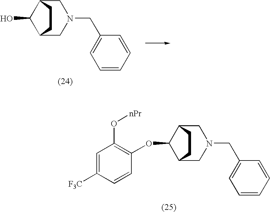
C1N(CC2=CC=CC=C2)CC2C(OC3=C(O[nPr])C=C([F3C])C=C3)C1CC2.C1N(CC2=CC=CC=C2)CC2C(O)C1CC2
